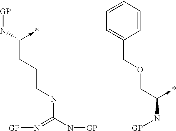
N(=C(N[GP])NCCCC(N[GP])->*)[GP].N(C(COCC1=CC=CC=C1)->*)[GP]
